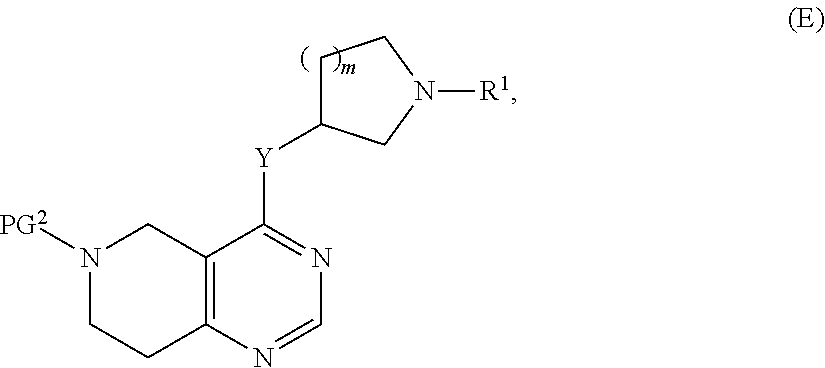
C12=C(N=CN=C1[Y]C1CCN([R1])C1)CCN([PG2])C2
